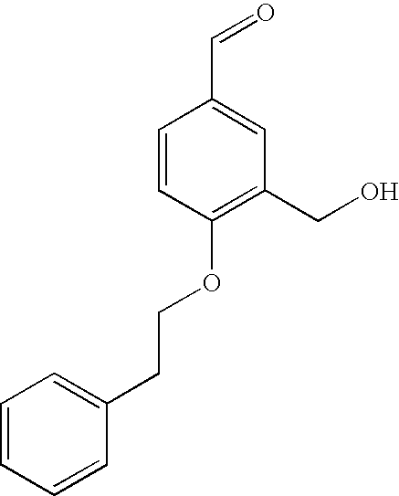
C1=CC(OCCC2=CC=CC=C2)=C(CO)C=C1C=O
